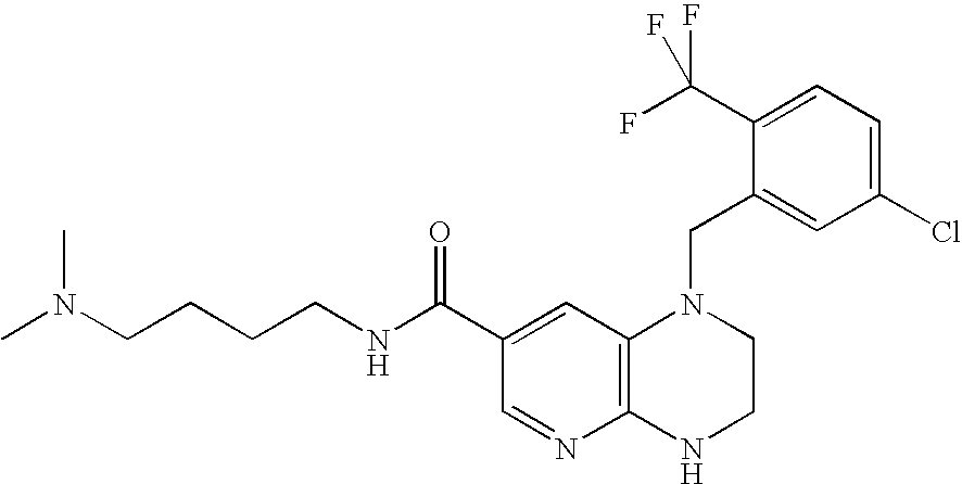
C1(C(NCCCCN(C)C)=O)=CC2=C(N=C1)NCCN2CC1=CC(Cl)=CC=C1C(F)(F)F
